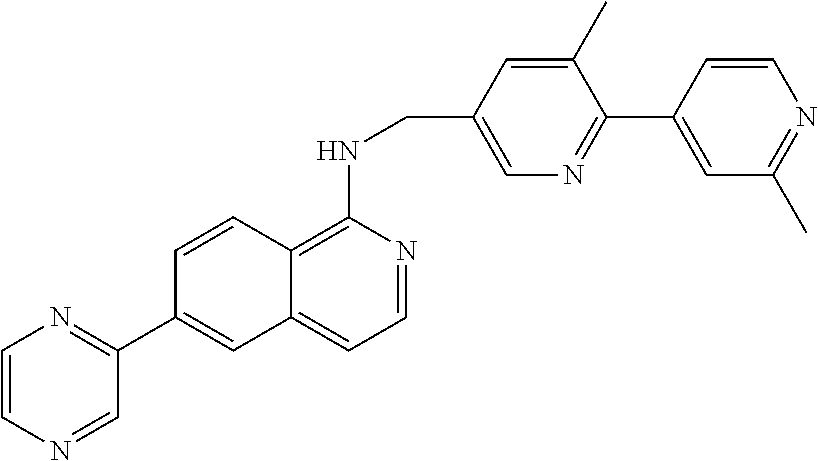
C12=C(NCC3=CN=C(C4=CC(C)=NC=C4)C(C)=C3)N=CC=C1C=C(C1=NC=CN=C1)C=C2
